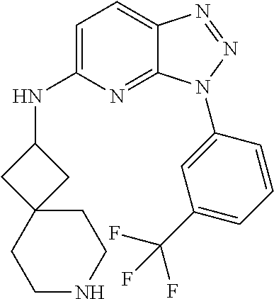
C1=C(NC2CC3(C2)CCNCC3)N=C2C(=C1)N=NN2C1=CC(C(F)(F)F)=CC=C1
